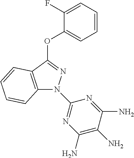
C1(F)=CC=CC=C1OC1=NN(C2=NC(N)=C(N)C(N)=N2)C2=C1C=CC=C2
